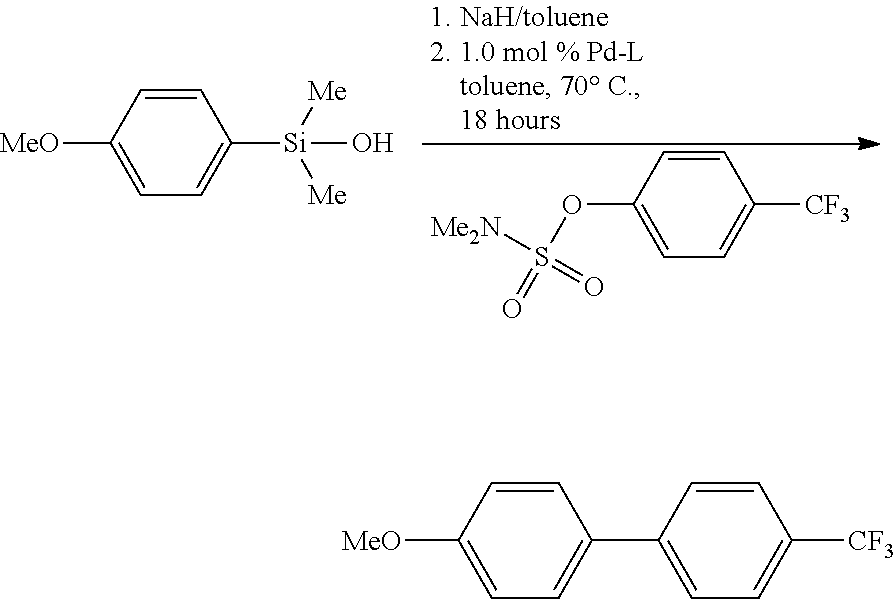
C1=CC([MeO])=CC=C1C1=CC=C([CF3])C=C1.C1=CC([MeO])=CC=C1[Si]([Me])([Me])O.C1=CC(OS(=O)(=O)[Me2N])=CC=C1[CF3]
